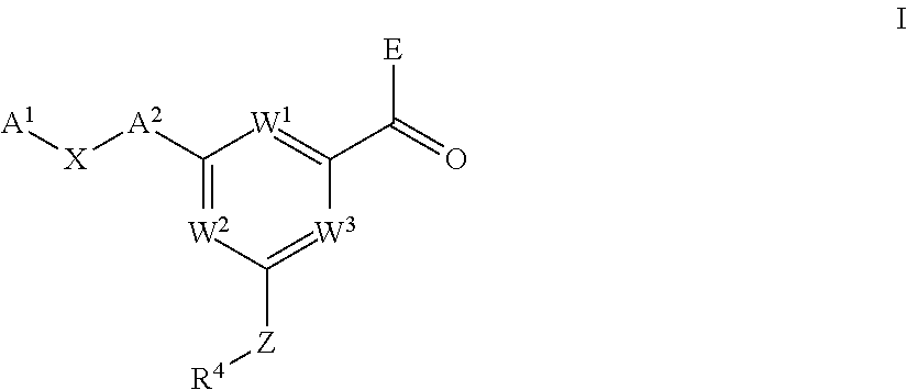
C1([A2][X][A1])=[W2]C([Z][R4])=[W3]C(C(=O)[E])=[W1]1
